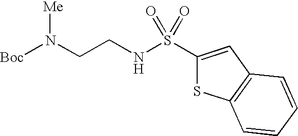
N(CCNS(C1=CC2=C(S1)C=CC=C2)(=O)=O)([Boc])[Me]
